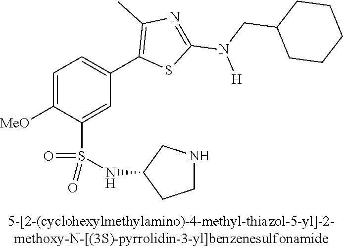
C1=C([OMe])C(S(NC2CCNC2)(=O)=O)=CC(C2=C(C)N=C(N(CC3CCCCC3)[H])S2)=C1
